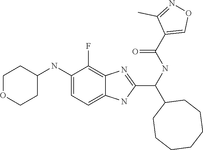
C1(C(C2CCCCCCC2)NC(=O)C2=CON=C2C)=NC2=C(F)C(NC3CCOCC3)=CC=C2N1
